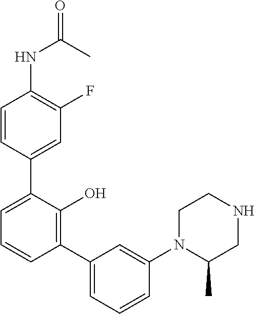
C1(NC(=O)C)=C(F)C=C(C2=CC=CC(C3=CC=CC(N4C(C)CNCC4)=C3)=C2O)C=C1
